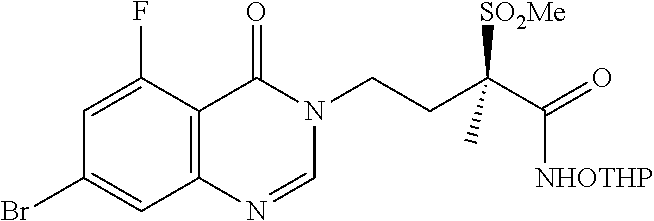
C1=NC2=C(C(F)=CC(Br)=C2)C(=O)N1CCC(C([NHOTHP])=O)([SO2Me])C
